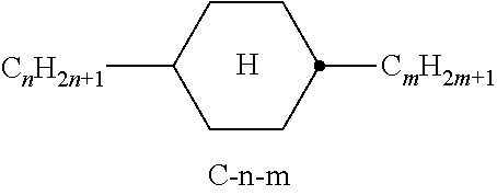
[H].[CmH2m+1]C1CCC([CnH2n+1])CC1
